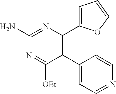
C1(C2=CC=NC=C2)=C(C2=CC=CO2)N=C(N)N=C1[OEt]
